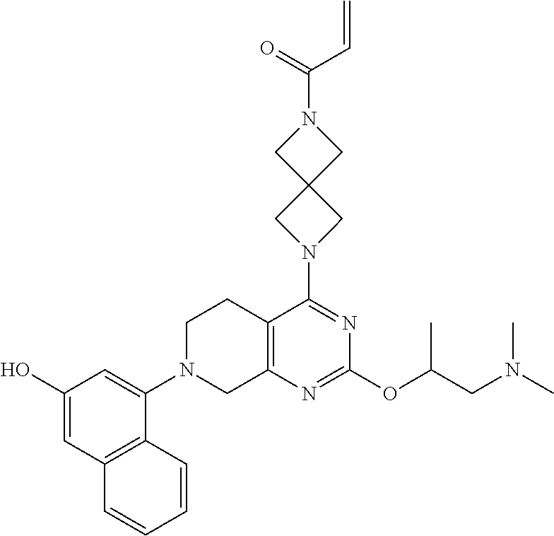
C12=C(N=C(OC(CN(C)C)C)N=C1N1CC3(C1)CN(C(=O)C=C)C3)CN(C1=CC(O)=CC3=C1C=CC=C3)CC2
